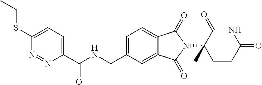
N1C(=O)C(N2C(=O)C3=CC=C(CNC(C4=CC=C(SCC)N=N4)=O)C=C3C2=O)(C)CCC1=O
